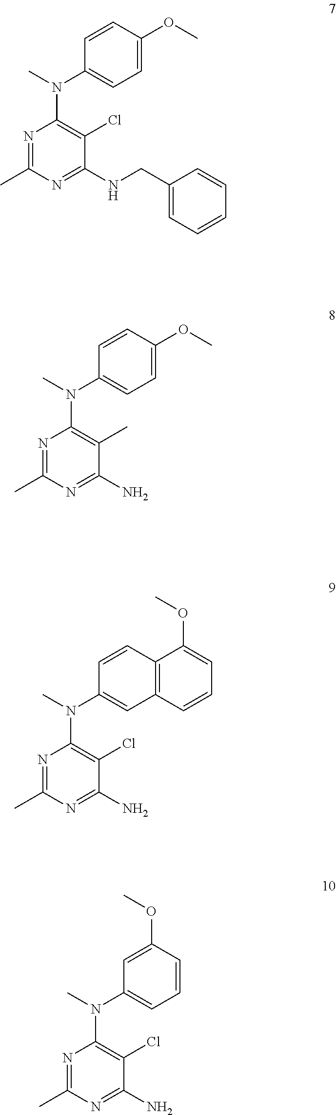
N1=C(C)N=C(NCC2=CC=CC=C2)C(Cl)=C1N(C)C1=CC=C(OC)C=C1.N1=C(C)N=C(N)C(C)=C1N(C)C1=CC=C(OC)C=C1.N1=C(C)N=C(N)C(Cl)=C1N(C)C1=CC2=C(C=C1)C(OC)=CC=C2.N1=C(C)N=C(N)C(Cl)=C1N(C)C1=CC=CC(OC)=C1
